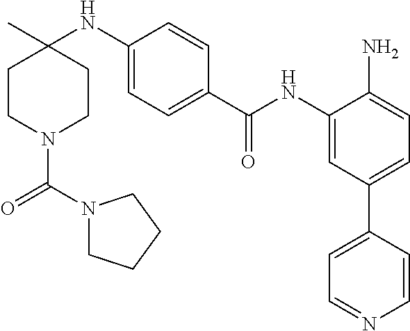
C1CN(C(=O)N2CCCC2)CCC1(NC1=CC=C(C(NC2=CC(C3=CC=NC=C3)=CC=C2N)=O)C=C1)C
